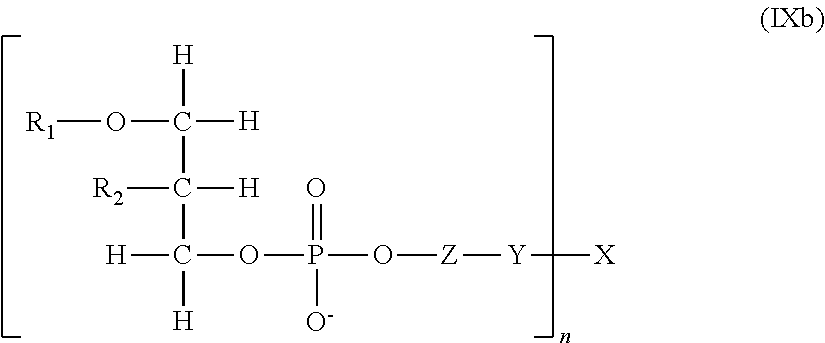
O(C([H])([H])C([H])([R2])C([H])([H])OP(=O)([O-])O[Z][Y][X])[R1]
